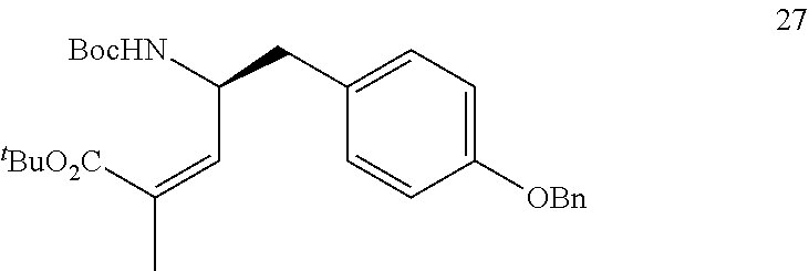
C1(CC(C=C(C)[tBuO2C])[BocHN])=CC=C([OBn])C=C1
